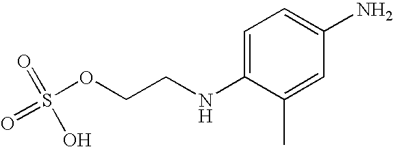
S(OCCNC1=CC=C(N)C=C1C)(=O)(=O)O
